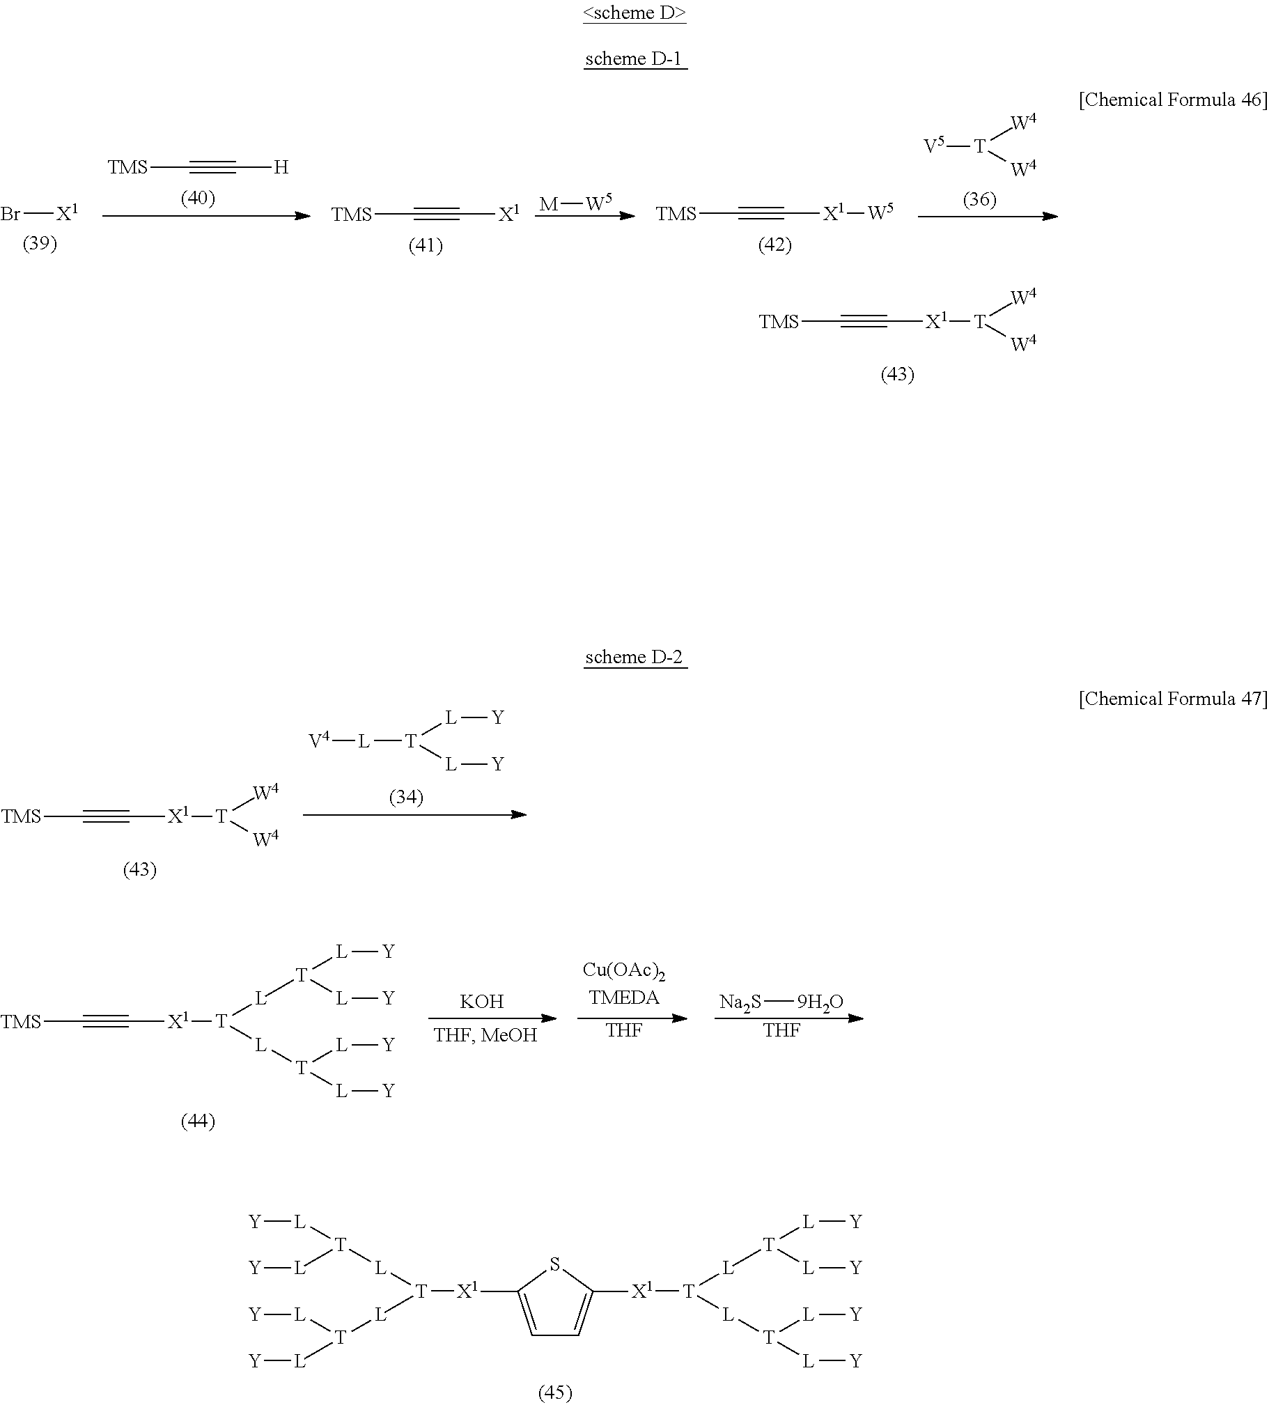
[TMS]C#C[X1][T]([W4])[W4].[TMS]C#C[X1][T]([L][T]([L][Y])[L][Y])[L][T]([L][Y])[L][Y].[KOH].[THF].[Na2S][9H2O].[THF].[T]([L][T]([L][Y])[L][Y])([L][T]([L][Y])[L][Y])[X1]C1=CC=C([X1][T]([L][T]([L][Y])[L][Y])[L][T]([L][Y])[L][Y])S1.[TMS]C#C[X1].[M][W5].[V5][T]([W4])[W4].[TMS]C#C[X1][W5].Br[X1].[TMS]C#C[H].[TMS]C#C[X1][T]([W4])[W4].[V4][L][T]([L][Y])[L][Y]
